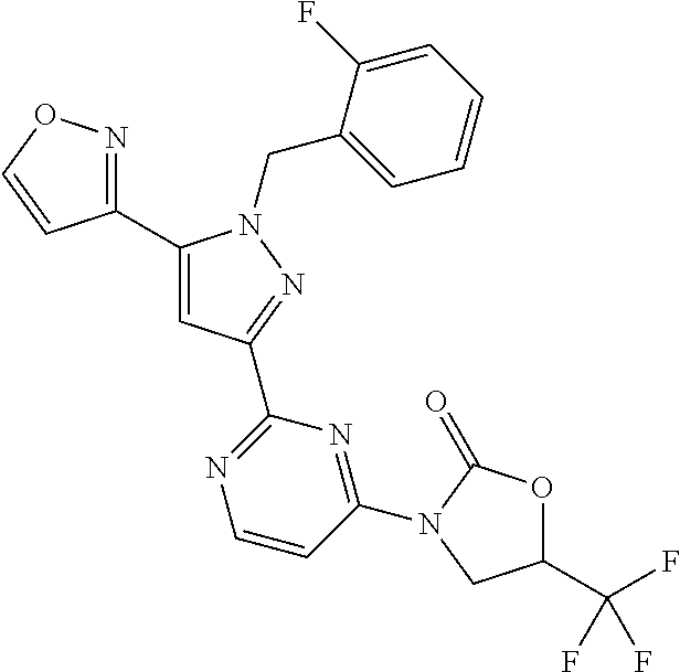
C1(C2=NOC=C2)=CC(C2=NC=CC(N3C(=O)OC(C(F)(F)F)C3)=N2)=NN1CC1=CC=CC=C1F
